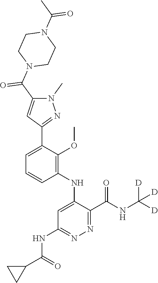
C1=CC=C(C2=NN(C)C(C(N3CCN(C(=O)C)CC3)=O)=C2)C(OC)=C1NC1=CC(NC(C2CC2)=O)=NN=C1C(NC([D])([D])[D])=O
